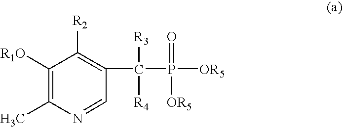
C1([R1O])=C(C)N=CC(C(P([OR5])([OR5])=O)([R3])[R4])=C1[R2]
